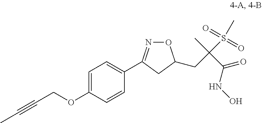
C1=C(OCC#CC)C=CC(C2=NOC(CC(C)(C(=O)NO)S(C)(=O)=O)C2)=C1
